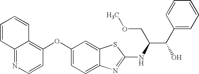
N1=C2C(=C(OC3=CC=C4C(=C3)SC(NC(C(C3=CC=CC=C3)O)COC)=N4)C=C1)C=CC=C2
